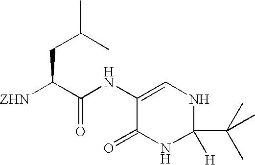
C(C(C(NC1=CNC([H])(C(C)(C)C)NC1=O)=O)[ZHN])C(C)C
